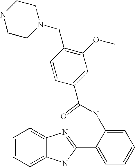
C12=CC=CC=C1N=C(C1=CC=CC=C1NC(C1=CC(OC)=C(CN3CCNCC3)C=C1)=O)N2
